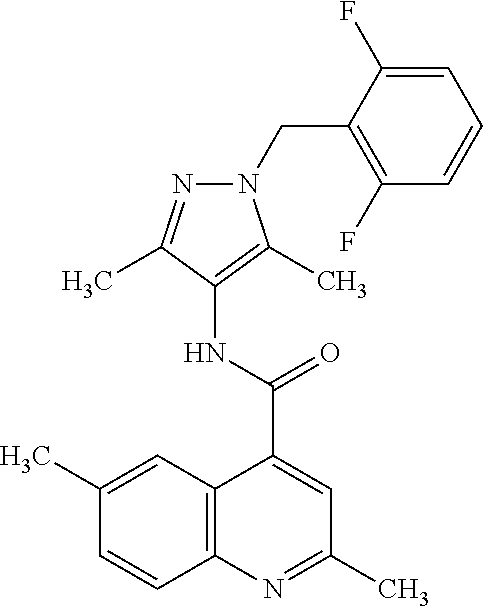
C12=C(N=C(C)C=C1C(NC1=C(C)N(CC3=C(F)C=CC=C3F)N=C1C)=O)C=CC(C)=C2
